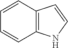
C12=C(NC=C1)C=CC=C2
